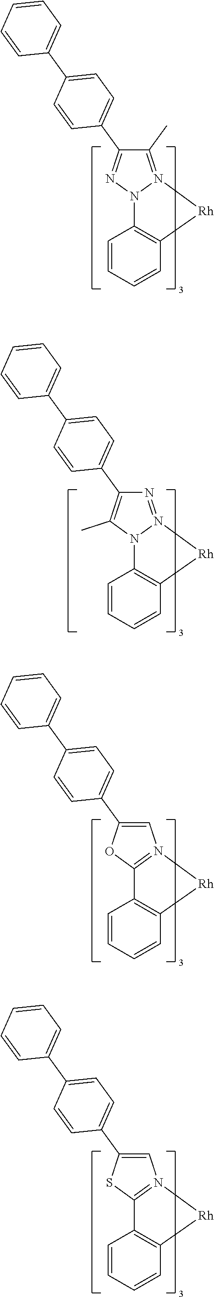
C1=CC=CC2=C1N1N(=C(C)C(C3=CC=C(C4=CC=CC=C4)C=C3)=N1)[Rh]2.C1=CC=CC2=C1N1N(=NC(C3=CC=C(C4=CC=CC=C4)C=C3)=C1C)[Rh]2.C1=CC=CC2=C1C1=N(C=C(C3=CC=C(C4=CC=CC=C4)C=C3)O1)[Rh]2.C1=CC=CC2=C1C1=N(C=C(C3=CC=C(C4=CC=CC=C4)C=C3)S1)[Rh]2
